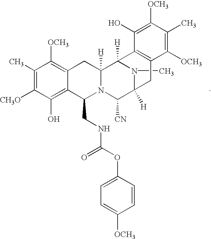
C1(C)=C([CH3O])C(O)=C2C(=C1[OCH3])CC1([H])N(C2CNC(OC2=CC=C([OCH3])C=C2)=O)C([CN])C2([H])N(C)C1([H])C1=C(C2)C([OCH3])=C(C)C([OCH3])=C1O
